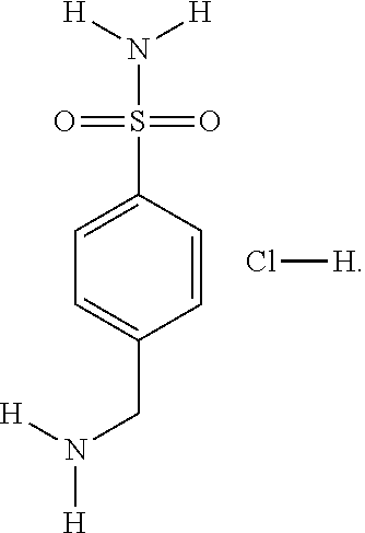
Cl[H].C1=C(CN([H])[H])C=CC(S(N([H])[H])(=O)=O)=C1
